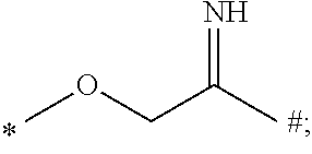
N=C(C)COC
